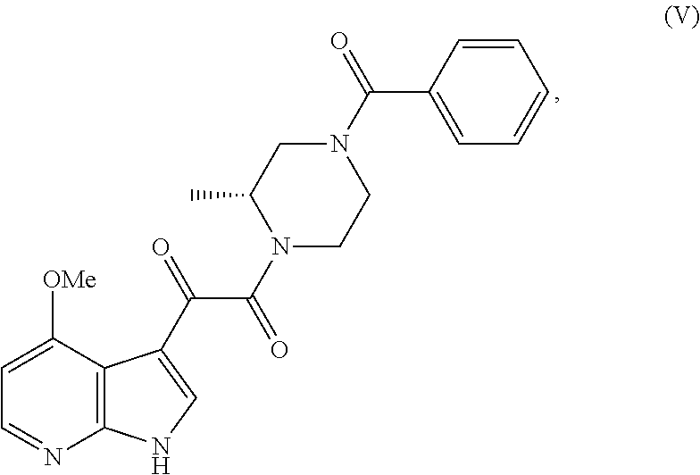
C1=C([OMe])C2=C(N=C1)NC=C2C(=O)C(N1CCN(C(=O)C2=CC=CC=C2)CC1C)=O
